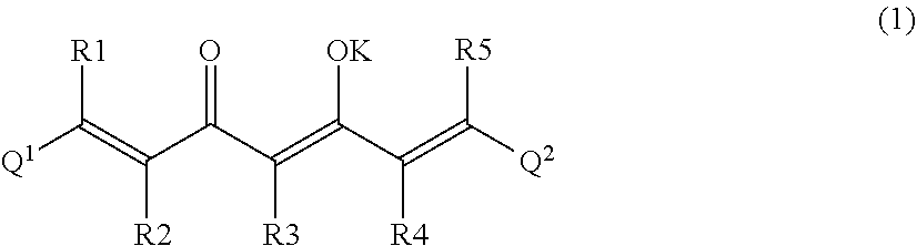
[Q1]C(=C(C(C(=C(C(=C([Q2])[R5])[R4])[OK])[R3])=O)[R2])[R1]
